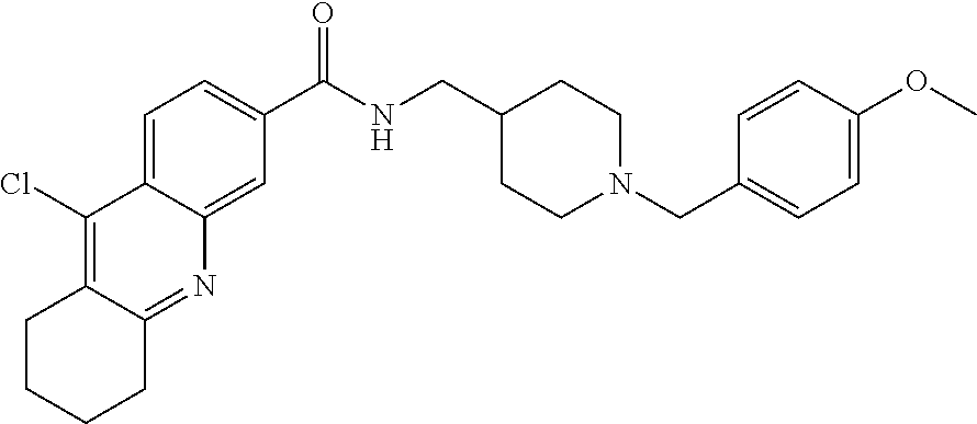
C1CCCC2=NC3=CC(C(NCC4CCN(CC5=CC=C(OC)C=C5)CC4)=O)=CC=C3C(Cl)=C12
